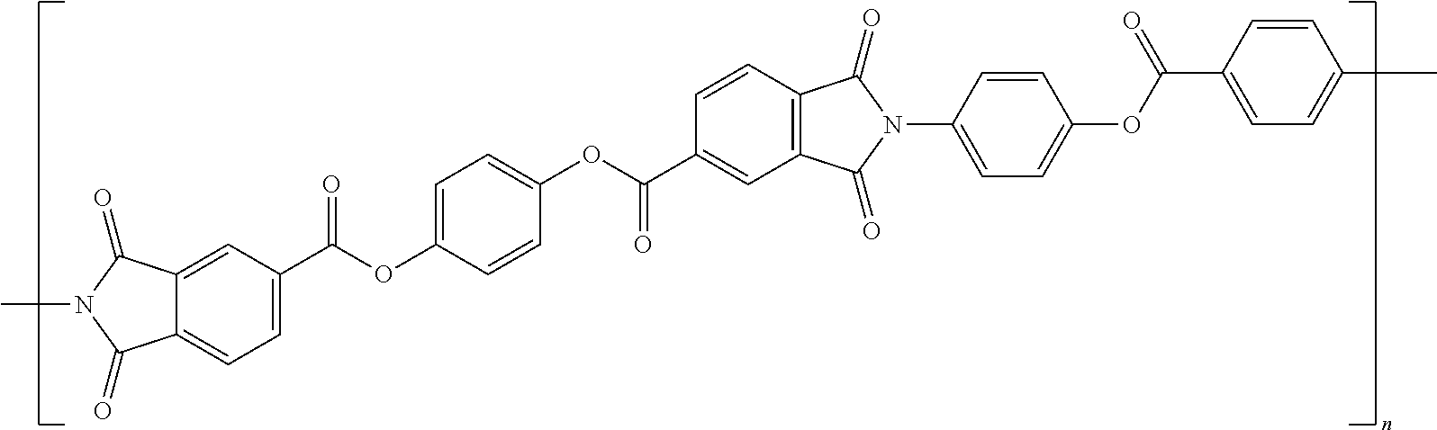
C1=C(C(OC2=CC=C(OC(C3=CC4=C(C=C3)C(=O)N(C3=CC=C(OC(C5=CC=C(C)C=C5)=O)C=C3)C4=O)=O)C=C2)=O)C=C2C(=C1)C(=O)N(C)C2=O
